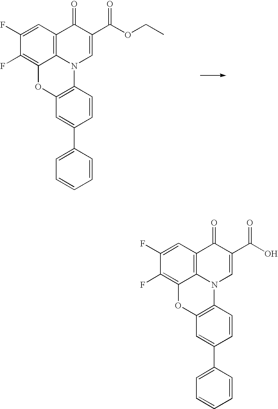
C1(F)=CC2=C3C(=C1F)OC1=C(N3C=C(C(OCC)=O)C2=O)C=CC(C2=CC=CC=C2)=C1.C1(F)=CC2=C3C(=C1F)OC1=C(N3C=C(C(O)=O)C2=O)C=CC(C2=CC=CC=C2)=C1
